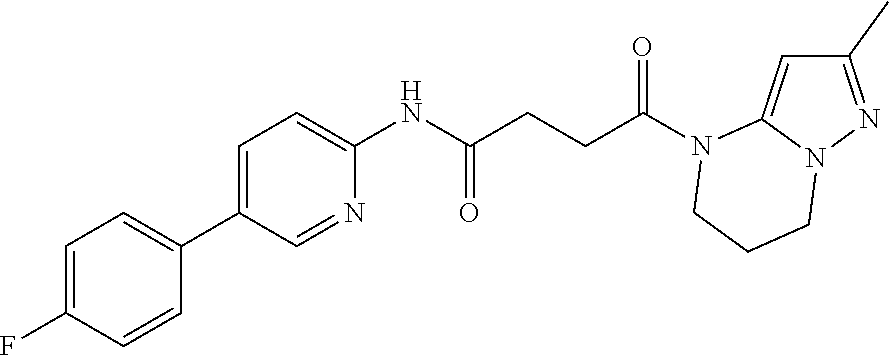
C1(C)=NN2C(=C1)N(C(CCC(NC1=CC=C(C3=CC=C(F)C=C3)C=N1)=O)=O)CCC2
